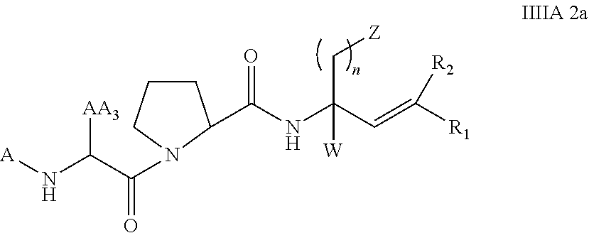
[AA3]C(C(=O)N1CCCC1C(NC(C=C([R1])[R2])(C[Z])[W])=O)N[A]
